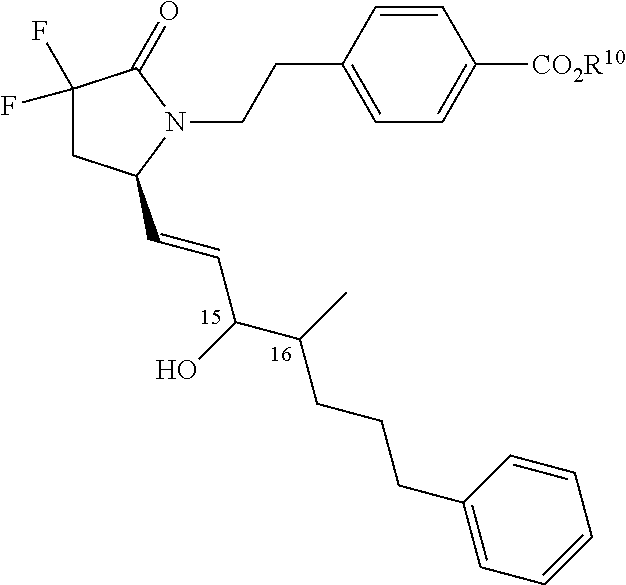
C1=CC(CCN2C(=O)C(F)(F)CC2C=CC(C(CCCC2=CC=CC=C2)C)O)=CC=C1[CO2R10]
